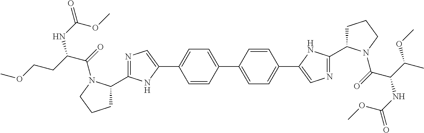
C1=CC(C2=CC=C(C3=CN=C(C4CCCN4C(=O)C(C(OC)C)NC(=O)OC)N3)C=C2)=CC=C1C1=CN=C(C2CCCN2C(=O)C(NC(=O)OC)CCOC)N1
